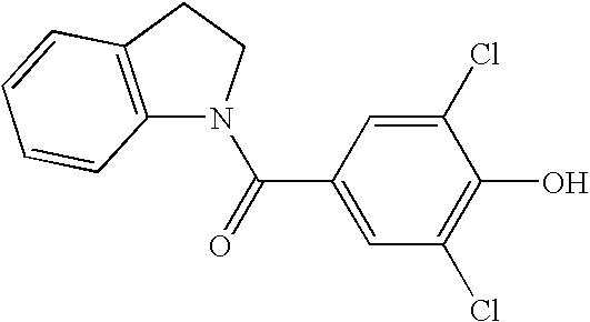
C(=O)(C1=CC(Cl)=C(O)C(Cl)=C1)N1C2=C(CC1)C=CC=C2
